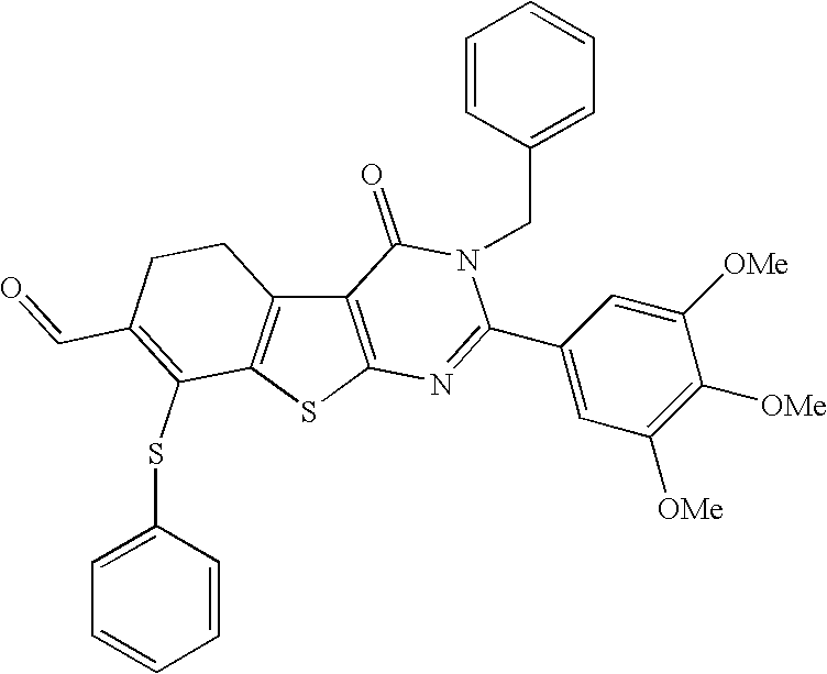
C12=C(SC3=C1CCC(C=O)=C3SC1=CC=CC=C1)N=C(C1=CC([OMe])=C([OMe])C([OMe])=C1)N(CC1=CC=CC=C1)C2=O
